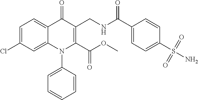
C1=C(Cl)C=C2C(=C1)C(=O)C(CNC(C1=CC=C(S(N)(=O)=O)C=C1)=O)=C(C(OC)=O)N2C1=CC=CC=C1
